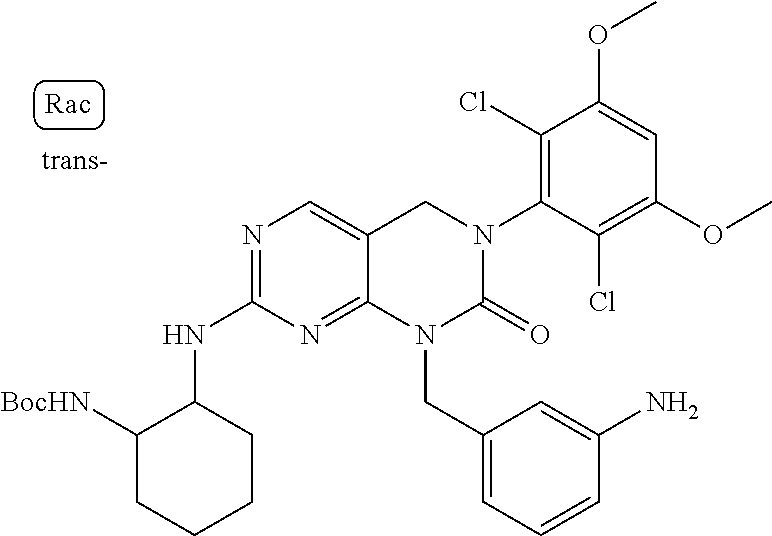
C1(NC2C([BocHN])CCCC2)=NC=C2C(=N1)N(CC1=CC=CC(N)=C1)C(=O)N(C1=C(Cl)C(OC)=CC(OC)=C1Cl)C2
